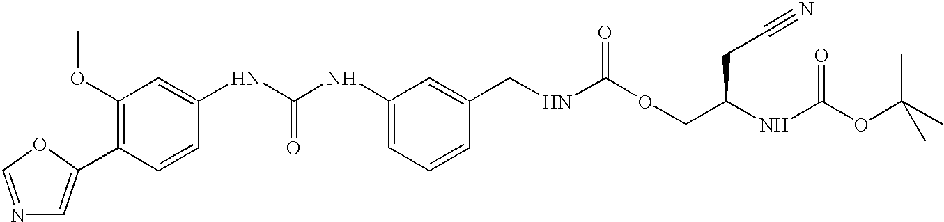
N1=COC(C2=C(OC)C=C(NC(NC3=CC=CC(CNC(OCC(CC#N)NC(OC(C)(C)C)=O)=O)=C3)=O)C=C2)=C1
